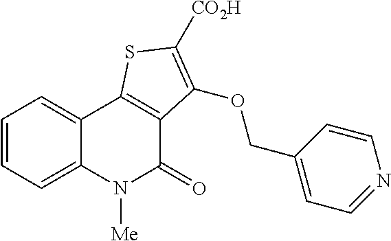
C1=CC=C2C(=C1)C1=C(C(=O)N2[Me])C(OCC2=CC=NC=C2)=C([CO2H])S1
